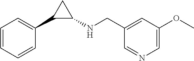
C1=CC=CC(C2C(NCC3=CC(OC)=CN=C3)C2)=C1
